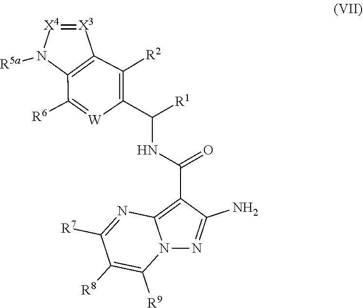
[X4]1=[X3]C2=C(N1[R5a])C([R6])=[W]C(C(NC(C1=C3N(N=C1N)C([R9])=C([R8])C([R7])=N3)=O)[R1])=C2[R2]
